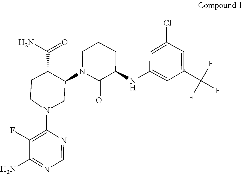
C1=NC(N2CC(N3C(=O)C(NC4=CC(C(F)(F)F)=CC(Cl)=C4)CCC3)C(C(=O)N)CC2)=C(F)C(N)=N1
